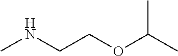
CNCCOC(C)C
